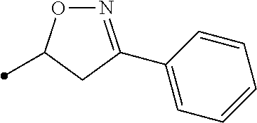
CC1ON=C(C2=CC=CC=C2)C1
